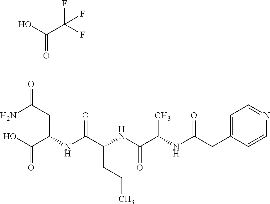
C(NC(C(NC(C(NC(CC1=CC=NC=C1)=O)C)=O)CCC)=O)(CC(=O)N)C(O)=O.O=C(O)C(F)(F)F
